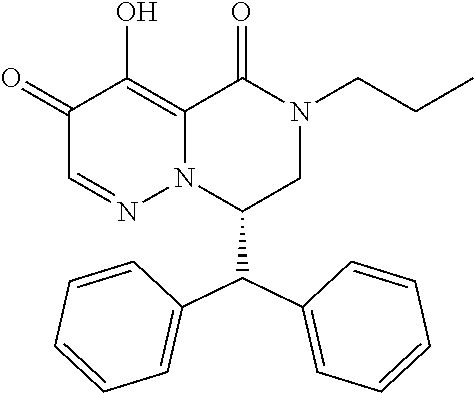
C1(=O)C=NN2C(=C1O)C(=O)N(CCC)CC2C(C1=CC=CC=C1)C1=CC=CC=C1
